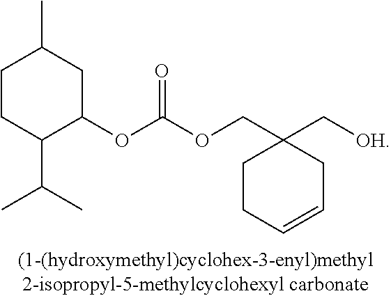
C1CC(C(C)C)C(OC(OCC2(C[OH])CCC=CC2)=O)CC1C
